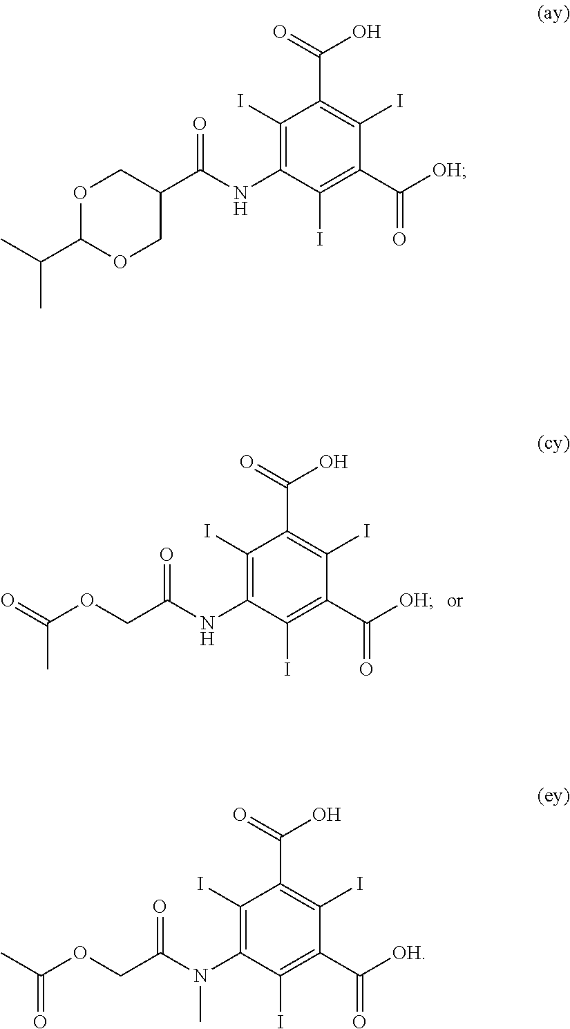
C(C)(OCC(NC1=C(I)C(C(=O)O)=C(I)C(C([OH])=O)=C1I)=O)=O.O1C(C(C)C)OCC(C(NC2=C(I)C(C(=O)O)=C(I)C(C([OH])=O)=C2I)=O)C1.C(=O)(OCC(N(C1=C(I)C(C(=O)O)=C(I)C(C([OH])=O)=C1I)C)=O)C
